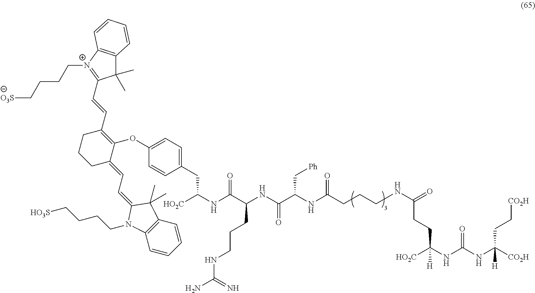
[CO2H]C(NC(NC([HO2C])([H])CCC(=O)NCCCC(NC(C(NC(C(NC([HO2C])CC1=CC=C(OC2=C(C=CC3=[N+](CCCC[O3S])C4=C(C3(C)C)C=CC=C4)CCCC2=CC=C2C(C)(C)C3=C(N2CCCC[HO3S])C=CC=C3)C=C1)=O)CCCNC(N)=N)=O)C[Ph])=O)=O)([H])CC[CO2H]
